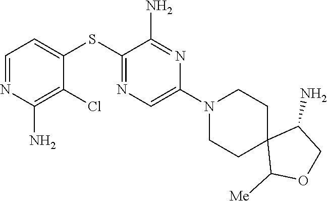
S(C1=NC=C(N2CCC3(CC2)C([Me])OCC3N)N=C1N)C1=CC=NC(N)=C1Cl
